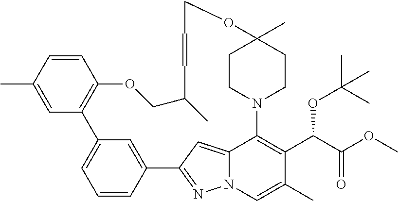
C1=CC(C)=CC2=C1OCC(C)C=CCOC1(C)CCN(C3=C(C(C(OC)=O)OC(C)(C)C)C(C)=CN4N=C(C5=CC2=CC=C5)C=C43)CC1
